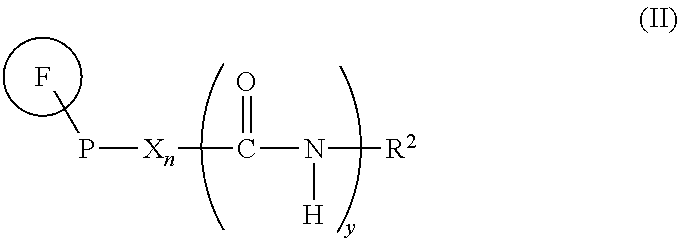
F.CP[Xn]C(=O)N([R2])[H]
